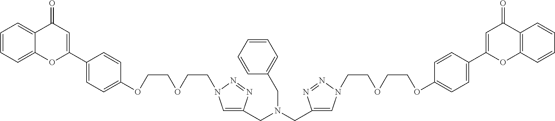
C1=CC=C2C(=C1)C(=O)C=C(C1=CC=C(OCCOCCN3C=C(CN(CC4=CC=CC=C4)CC4=CN(CCOCCOC5=CC=C(C6=CC(=O)C7=C(O6)C=CC=C7)C=C5)N=N4)N=N3)C=C1)O2
